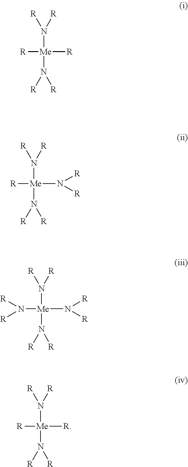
N([Me]([R])([R])N([R])[R])([R])[R].N([Me]([R])(N([R])[R])N([R])[R])([R])[R].N([Me](N([R])[R])(N([R])[R])N([R])[R])([R])[R].N([Me]([R])([R])N([R])[R])([R])[R]
